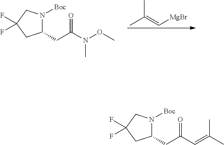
C1(CC(N(OC)C)=O)N([Boc])CC(F)(F)C1.CC(=C[MgBr])C.C1(CC(C=C(C)C)=O)N([Boc])CC(F)(F)C1
